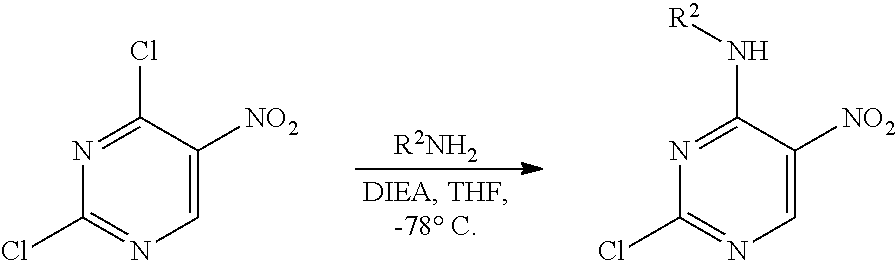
[R2NH2].N1=C(Cl)C([NO2])=CN=C1Cl.N1=C(N[R2])C([NO2])=CN=C1Cl
